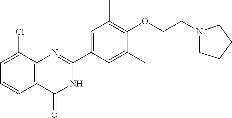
C12=C(C(Cl)=CC=C1)N=C(C1=CC(C)=C(OCCN3CCCC3)C(C)=C1)NC2=O
